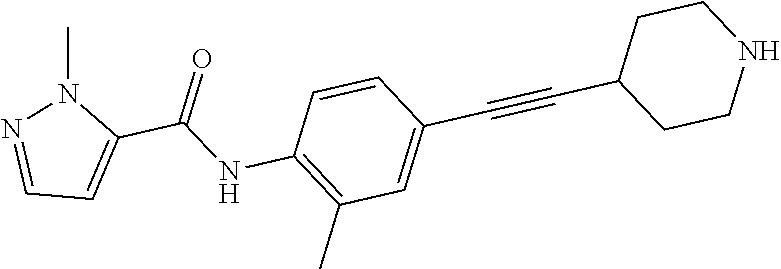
C1=CC(C#CC2CCNCC2)=CC(C)=C1NC(C1=CC=NN1C)=O
